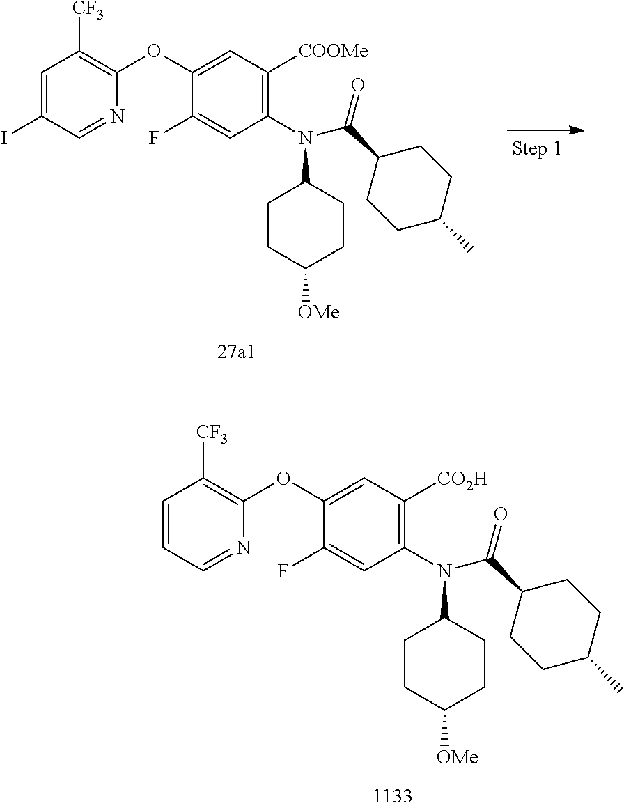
C1(N(C2CCC([OMe])CC2)C(C2CCC(C)CC2)=O)=C([COOMe])C=C(OC2=C([CF3])C=C(I)C=N2)C(F)=C1.C1(N(C2CCC([OMe])CC2)C(C2CCC(C)CC2)=O)=C([CO2H])C=C(OC2=C([CF3])C=CC=N2)C(F)=C1
